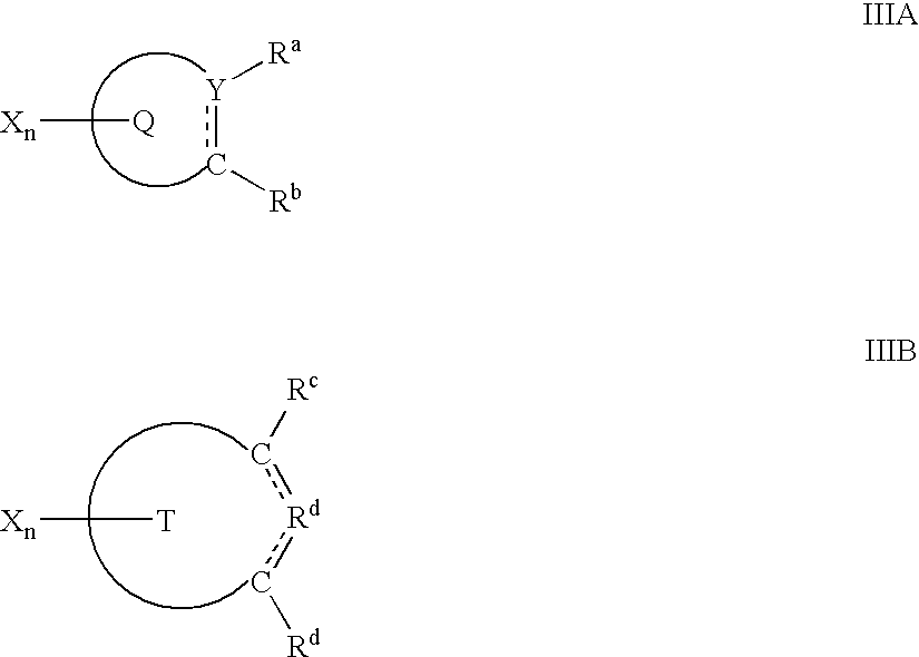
[Ra][Y]c[Rb].[Q][Xn].[Rc]c[Rd]c[Rd].[Xn][T]
